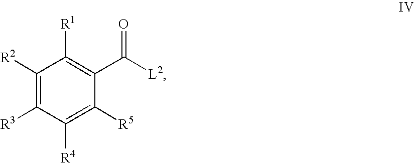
C1([R2])=C([R3])C([R4])=C([R5])C(C([L2])=O)=C1[R1]
